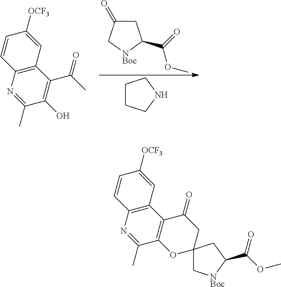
C1(O)=C(C(C)=O)C2=C(N=C1C)C=CC([OCF3])=C2.C1C(=O)C[NBoc]C1C(=O)OC.C1CCNC1.C12=C(C3=C(N=C1C)C=CC([OCF3])=C3)C(=O)CC1(O2)C[NBoc]C(C(OC)=O)C1
